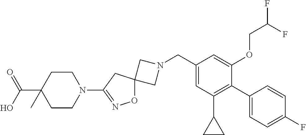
C1N(CC2=CC(C3CC3)=C(C3=CC=C(F)C=C3)C(OCC(F)F)=C2)CC12ON=C(N1CCC(C(=O)O)(C)CC1)C2
